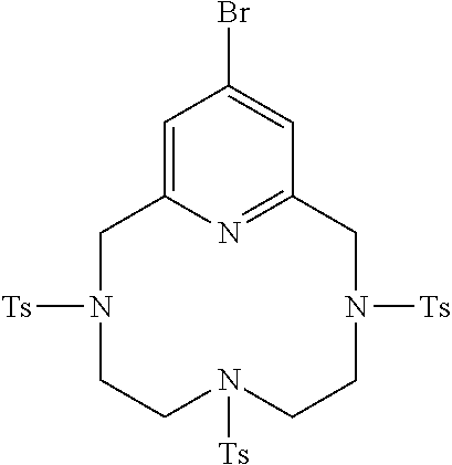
N1([Ts])CC2=CC(Br)=CC(=N2)CN([Ts])CCN([Ts])CC1
